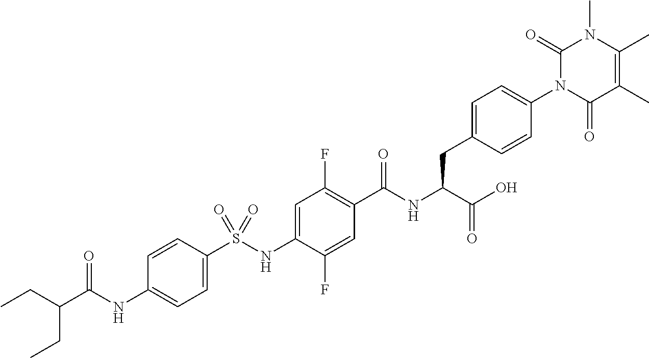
C1=C(S(NC2=CC(F)=C(C(NC(C(O)=O)CC3=CC=C(N4C(=O)C(C)=C(C)N(C)C4=O)C=C3)=O)C=C2F)(=O)=O)C=CC(NC(C(CC)CC)=O)=C1
